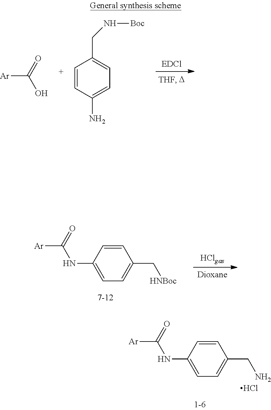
[Ar]C(=O)NC1=CC=C(CN)C=C1.Cl.[Ar]C(=O)O.C1=CC(N)=CC=C1CN[Boc].[Ar]C(=O)NC1=CC=C(C[HNBoc])C=C1
